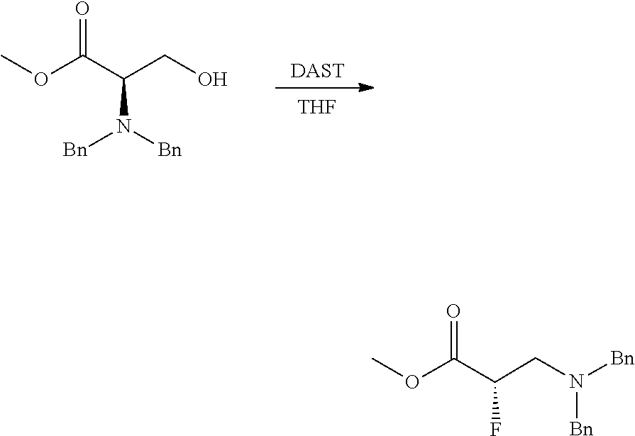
C(C(N([Bn])[Bn])CO)(OC)=O.[DAST].[THF].N(CC(C(OC)=O)F)([Bn])[Bn]
